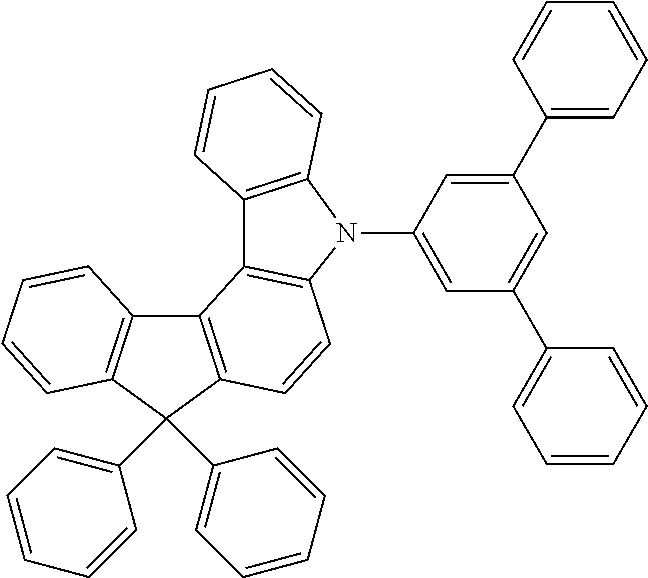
C12=C(C(C3=CC=CC=C3)(C3=CC=CC=C3)C3=C1C1=C(C=C3)N(C3=CC(C4=CC=CC=C4)=CC(C4=CC=CC=C4)=C3)C3=C1C=CC=C3)C=CC=C2
